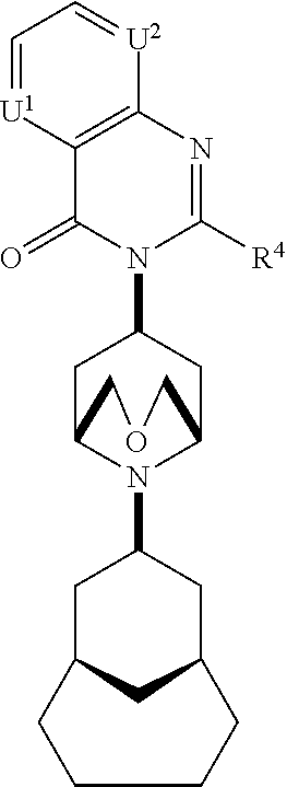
C12=C(N=C([R4])N(C3CC4N(C5CC6CC(C5)CCCC6)C(C3)COC4)C1=O)[U2]=CC=[U1]2
